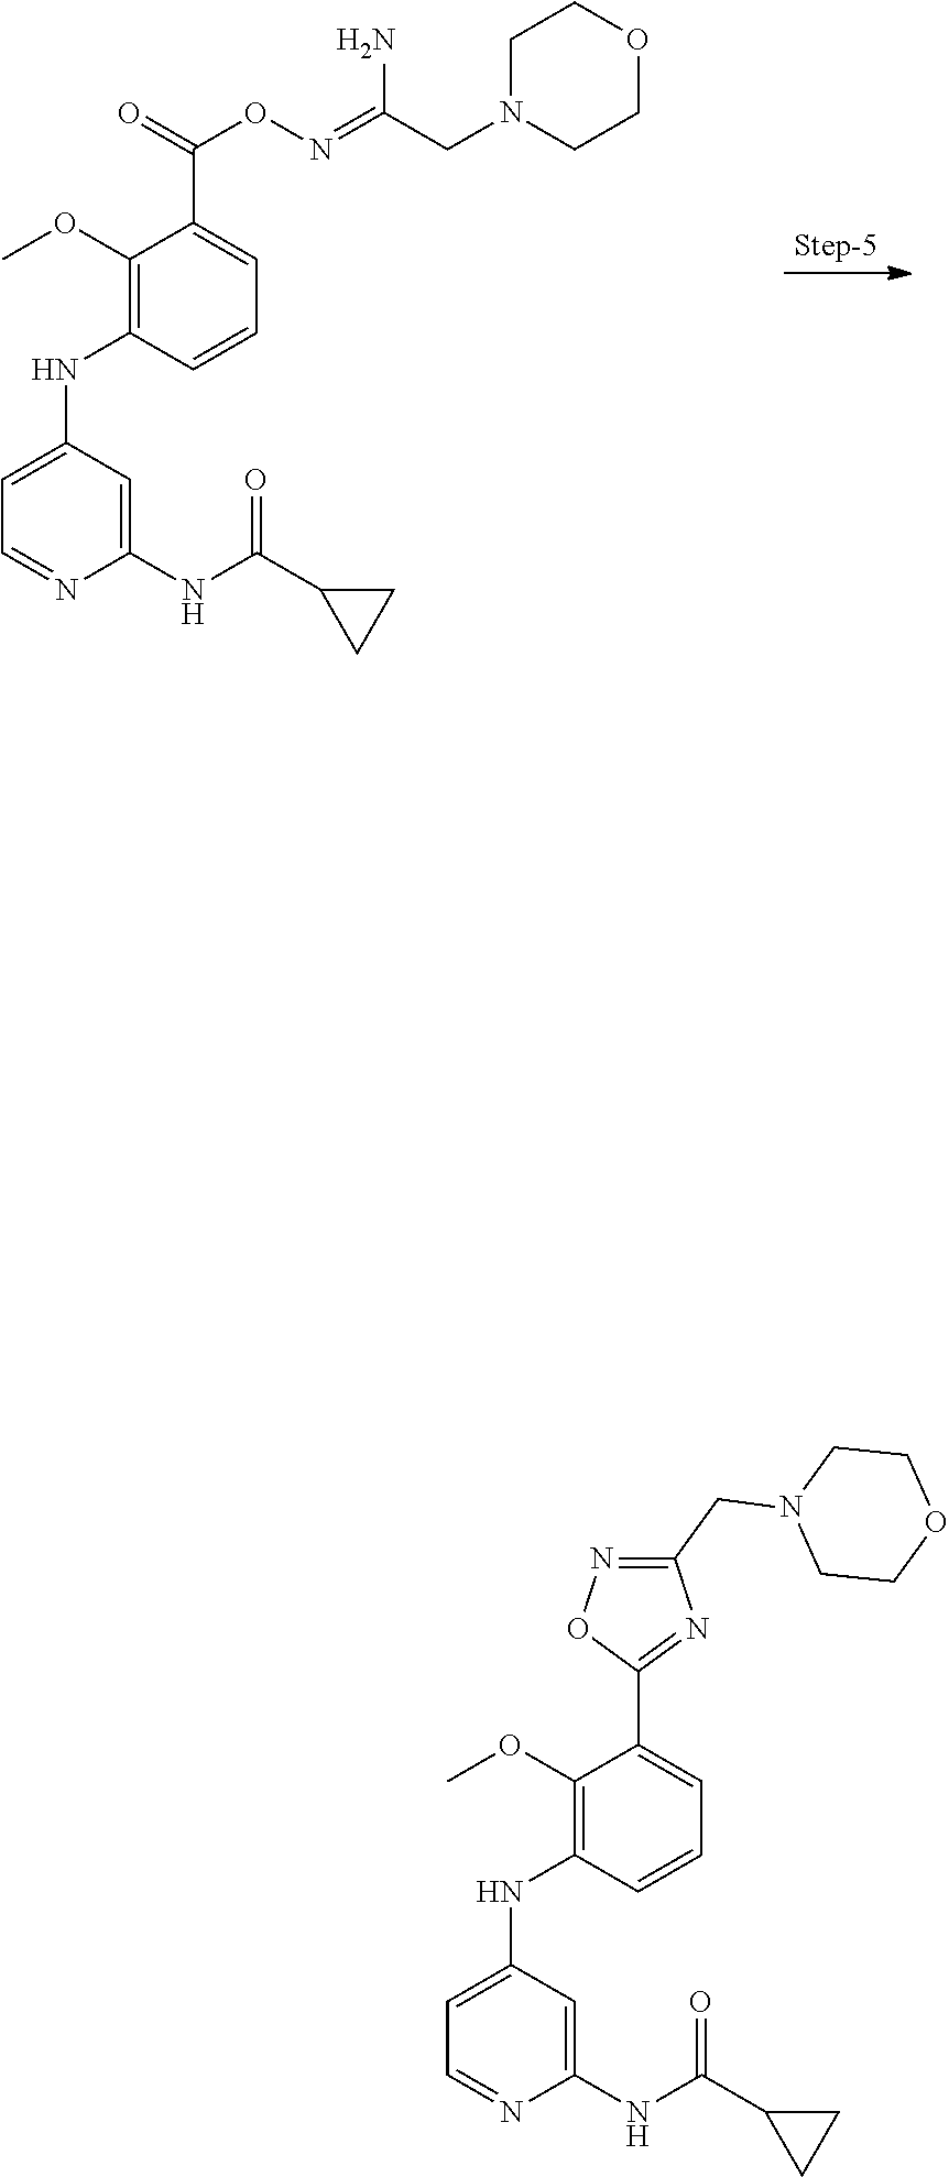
C1=C(NC2=C(OC)C(C(ON=C(CN3CCOCC3)N)=O)=CC=C2)C=C(NC(=O)C2CC2)N=C1.C1=C(NC2=C(OC)C(C3=NC(CN4CCOCC4)=NO3)=CC=C2)C=C(NC(=O)C2CC2)N=C1
